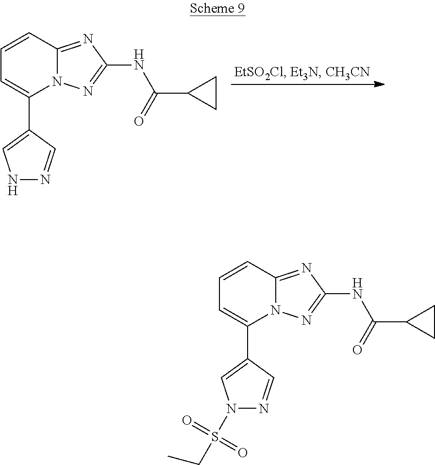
C1=CC2=NC(NC(=O)C3CC3)=NN2C(C2=CNN=C2)=C1.C1=CC2=NC(NC(=O)C3CC3)=NN2C(C2=CN(S(=O)(=O)CC)N=C2)=C1
